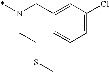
C1=C(CN(*)CCSC)C=CC=C1Cl
